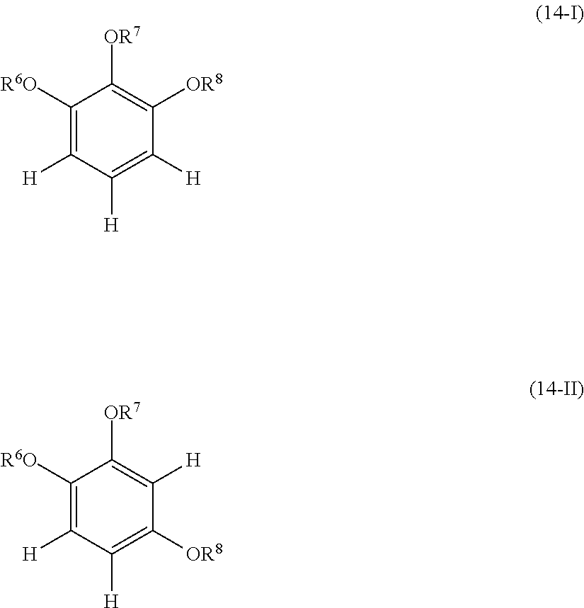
C1([R6O])=C([H])C([H])=C([H])C([OR8])=C1[OR7].C1([R6O])=C([H])C([H])=C([OR8])C([H])=C1[OR7]
